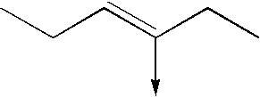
CCC=C(CC)->C
